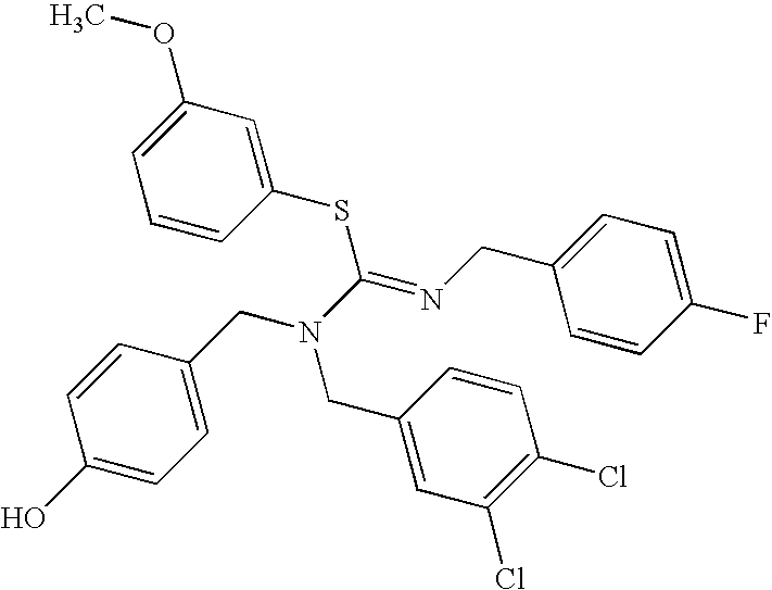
C1=C(CN(C(=NCC2=CC=C(F)C=C2)SC2=CC(OC)=CC=C2)CC2=CC(Cl)=C(Cl)C=C2)C=CC(O)=C1
